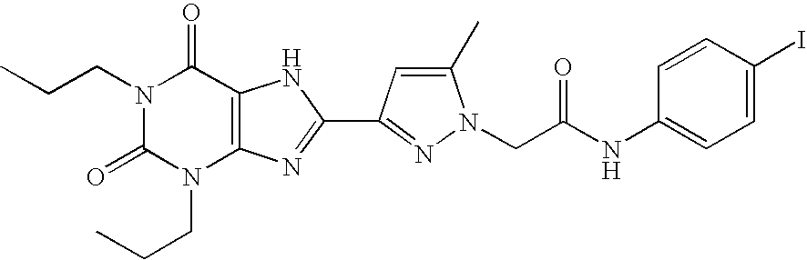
N1(CCC)C(=O)N(CCC)C2=C(C1=O)NC(C1=NN(CC(NC3=CC=C(I)C=C3)=O)C(C)=C1)=N2
